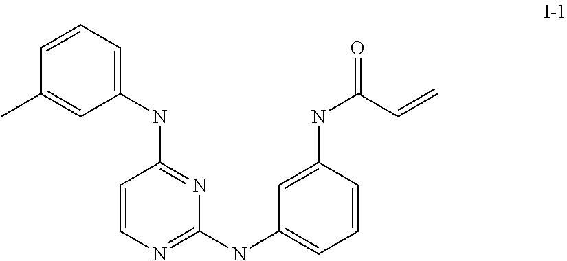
C1=CC=C(NC2=NC(NC3=CC=CC(NC(=O)C=C)=C3)=NC=C2)C=C1C
